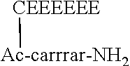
[CEEEEEE][Ac-carrrar-NH2]
